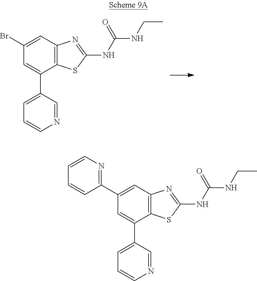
C12=C(C=C(Br)C=C1C1=CC=CN=C1)N=C(NC(=O)NCC)S2.C12=C(C=C(C3=NC=CC=C3)C=C1C1=CC=CN=C1)N=C(NC(=O)NCC)S2
